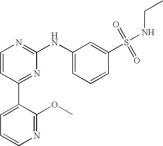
C1=CC(C2=CC=CN=C2OC)=NC(NC2=CC=CC(S(NCC)(=O)=O)=C2)=N1
